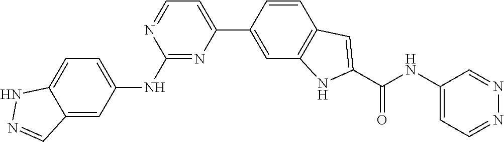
C1=NC(NC2=CC=C3C(=C2)C=NN3)=NC(C2=CC3=C(C=C2)C=C(C(NC2=CC=NN=C2)=O)N3)=C1
